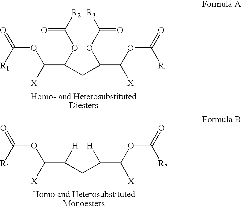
C(OC(C(OC([R2])=O)CC(OC([R3])=O)C(OC(=O)[R4])[X])[X])([R1])=O.C(OC(C([H])CC([H])C(OC(=O)[R2])[X])[X])([R1])=O
